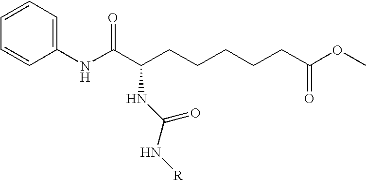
C1(NC(C(CCCCCC(OC)=O)NC(N[R])=O)=O)=CC=CC=C1
